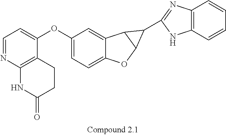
C12=CC=C(OC3=CC=NC4=C3CCC(=O)N4)C=C1C1C(O2)C1C1=NC2=C(N1)C=CC=C2
